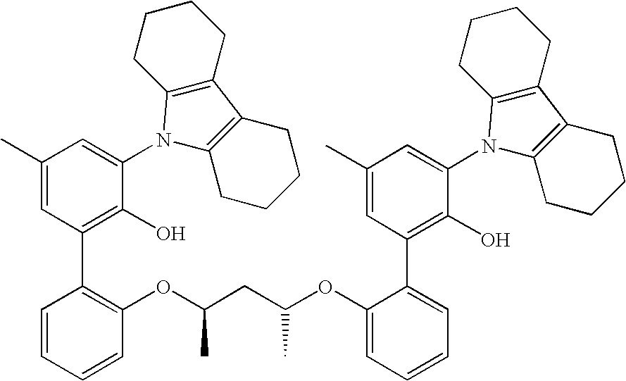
C1(C)=CC(C2=C(OC(CC(OC3=CC=CC=C3C3=C(O)C(N4C5=C(C6=C4CCCC6)CCCC5)=CC(C)=C3)C)C)C=CC=C2)=C(O)C(N2C3=C(C4=C2CCCC4)CCCC3)=C1
